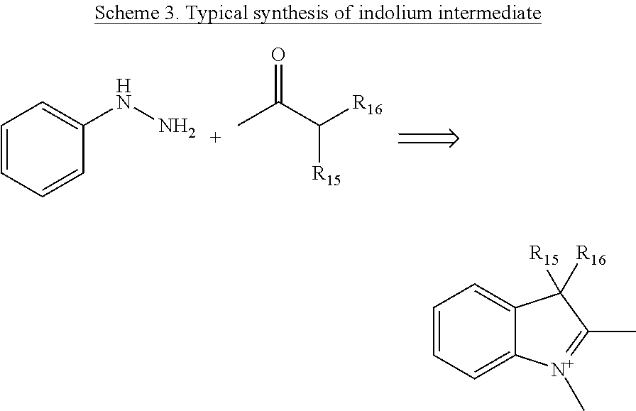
[R15]C(C(=O)C)[R16].C1=CC=CC(NN)=C1.C1=CC=C2C(=C1)C([R16])([R15])C(C)=[N+]2C
